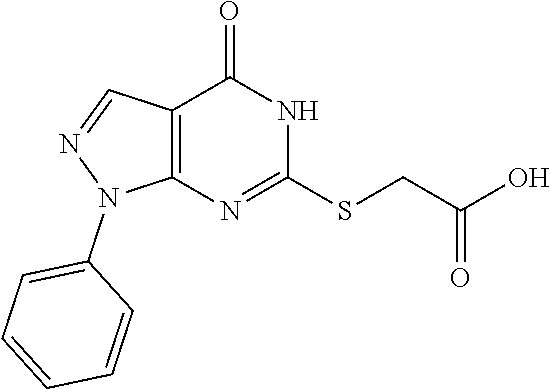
C12=C(N=C(SCC(O)=O)NC1=O)N(C1=CC=CC=C1)N=C2
